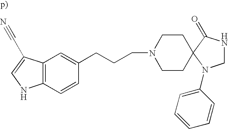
C12=C(C=CC(CCCN3CCC4(CC3)C(=O)NCN4C3=CC=CC=C3)=C1)NC=C2C#N
